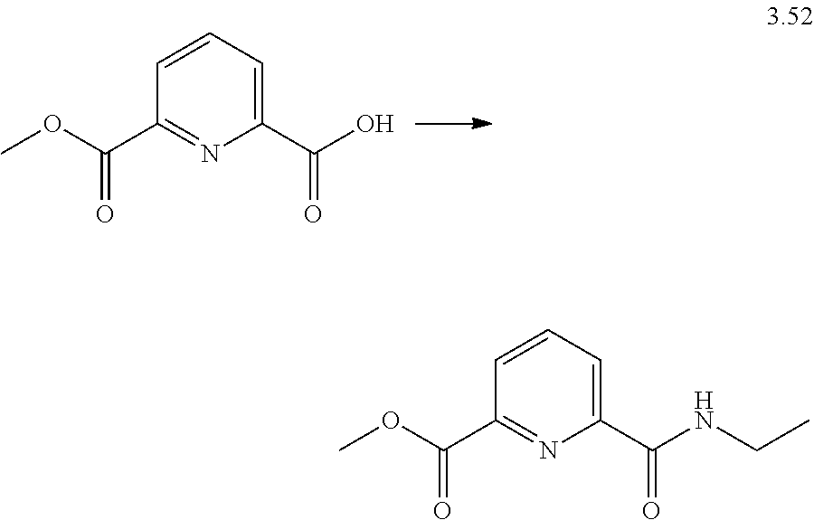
COC(C1=NC(C(O)=O)=CC=C1)=O.COC(C1=NC(C(NCC)=O)=CC=C1)=O
